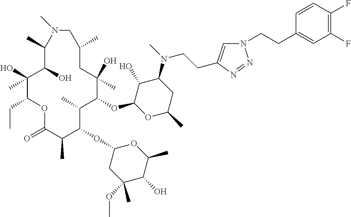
C1(O)C(OC2C(C)C(OC3CC(OC)(C)C(O)C(C)O3)C(C)C(=O)OC(CC)C(O)(C)C(O)C(C)N(C)CC(C)CC2(O)C)OC(C)CC1N(C)CCC1=CN(CCC2=CC(F)=C(F)C=C2)N=N1
